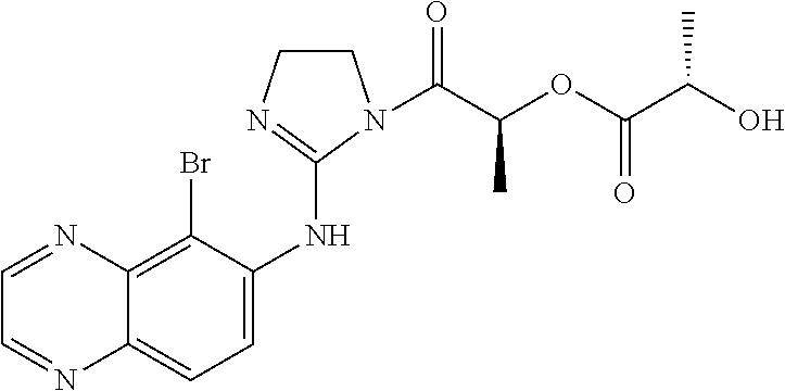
C1CN(C(C(OC(C(O)C)=O)C)=O)C(NC2=CC=C3C(=C2Br)N=CC=N3)=N1
